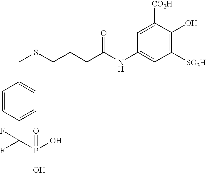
C1=CC(C(F)(P(O)(O)=O)F)=CC=C1CSCCCC(NC1=CC([SO3H])=C(O)C([CO2H])=C1)=O
